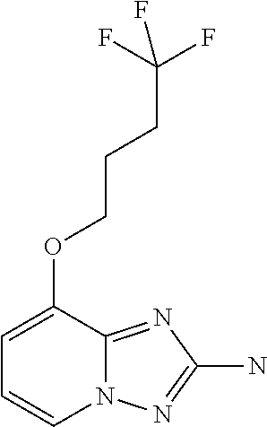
C1(OCCCC(F)(F)F)=CC=CN2C1=NC(N)=N2
